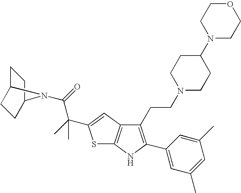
C1(CCN2CCC(N3CCOCC3)CC2)=C(C2=CC(C)=CC(C)=C2)NC2=C1C=C(C(C)(C(=O)N1C3CCC1CC3)C)S2
